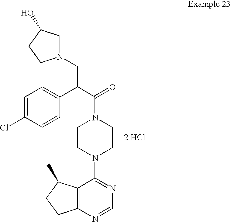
[2 HCl].C12=C(N=CN=C1N1CCN(C(=O)C(C3=CC=C(Cl)C=C3)CN3CC(O)CC3)CC1)CCC2C
